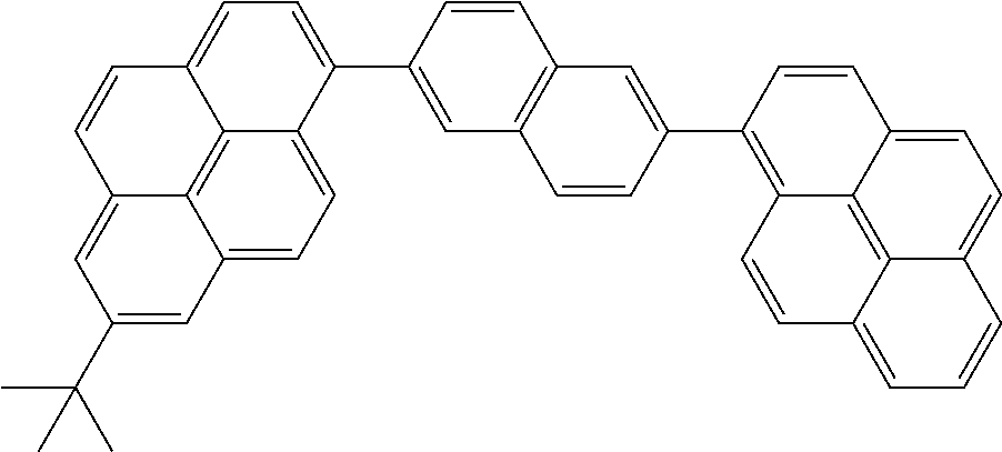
C1(C2=CC=C3C4=C5C(=CC=C24)C=C(C(C)(C)C)C=C5C=C3)=CC2=C(C=C1)C=C(C1=C3C4=C5C(=CC=C4C=C1)C=CC=C5C=C3)C=C2
